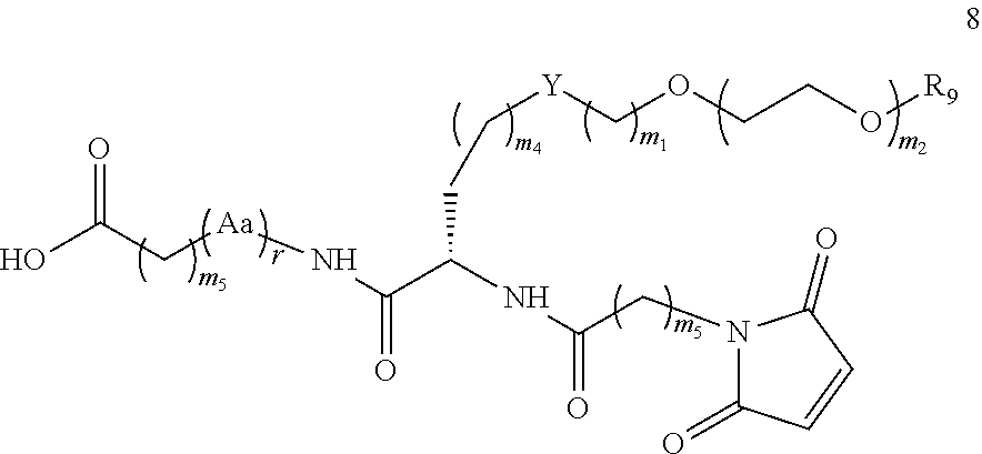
[Y](COCCO[R9])CCC(C(N[Aa]CC(O)=O)=O)NC(CN1C(=O)C=CC1=O)=O
